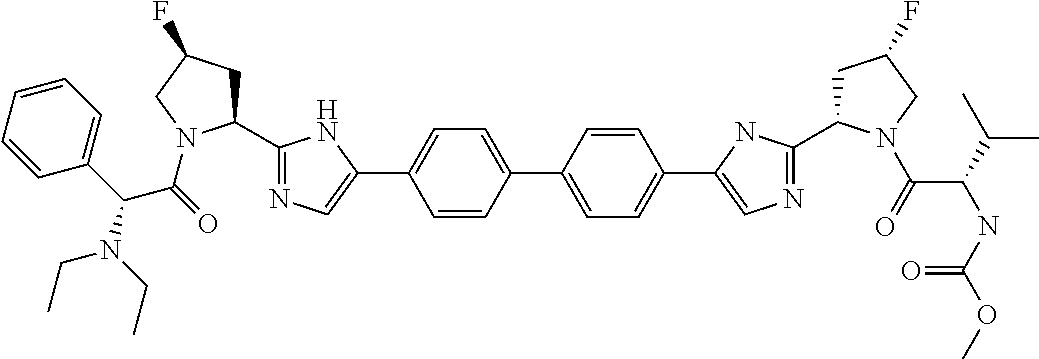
C1=C(C2=CN=C(C3CC(F)CN3C(=O)C(C3=CC=CC=C3)N(CC)CC)N2)C=CC(C2=CC=C(C3=CN=C(C4CC(F)CN4C(=O)C(NC(=O)OC)C(C)C)N3)C=C2)=C1
